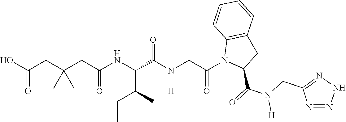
OC(CC(CC(NC(C(N(CC(N1C(C(=O)N(CC2=NNN=N2)[H])CC2=C1C=CC=C2)=O)[H])=O)C(C)CC)=O)(C)C)=O
